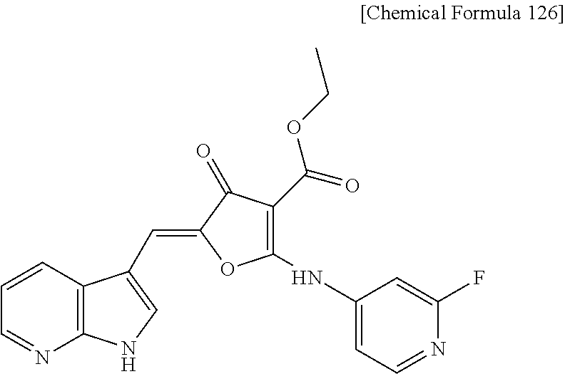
C1=CC=NC2=C1C(C=C1C(=O)C(C(OCC)=O)=C(NC3=CC=NC(F)=C3)O1)=CN2
